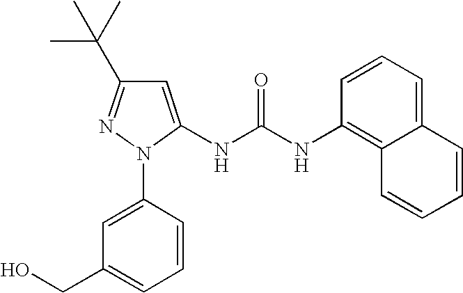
C1=C(N2C(NC(NC3=C4C(=CC=C3)C=CC=C4)=O)=CC(C(C)(C)C)=N2)C=CC=C1CO
